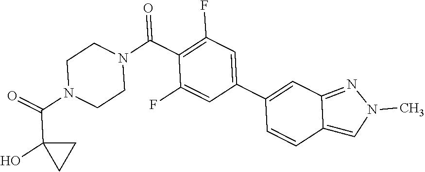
O=C(N1CCN(C(=O)C2=C(F)C=C(C3=CC4=NN(C)C=C4C=C3)C=C2F)CC1)C1(O)CC1
